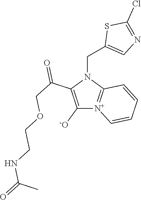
C1([-O])=C(C(COCCNC(=O)C)=O)N(CC2=CN=C(Cl)S2)C2=[N+]1C=CC=C2
